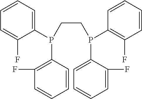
C(P(C1=CC=CC=C1F)C1=C(F)C=CC=C1)CP(C1=CC=CC=C1F)C1=C(F)C=CC=C1
